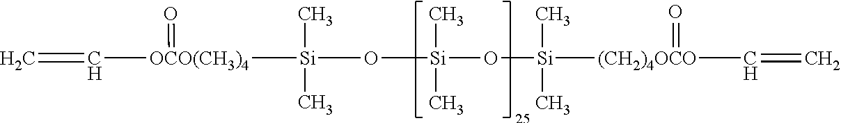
C=C[OCO(CH3)4]([Si](C)(C)O[Si](O[Si]([(CH2)4OCO](=O)C=C)(C)C)(C)C)=O
